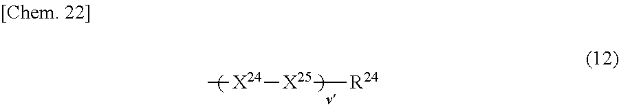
C[X24][X25][R24]
